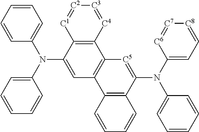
C12=C(C(N(C3=CC=CC=C3)C3=CC=CC=C3)=CC3=C1[C5]=C(N(C1=CC=[C8][C7]=[C6]1)C1=CC=CC=C1)C1=C3C=CC=C1)[C1]=[C2][C3]=[C4]2
